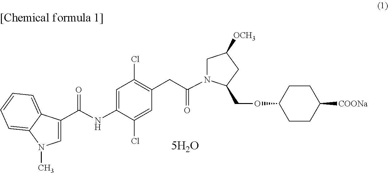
C(NC1=CC(Cl)=C(CC(=O)N2CC([OCH3])CC2COC2CCC([COONa])CC2)C=C1Cl)(=O)C1=CN(C)C2=CC=CC=C12
